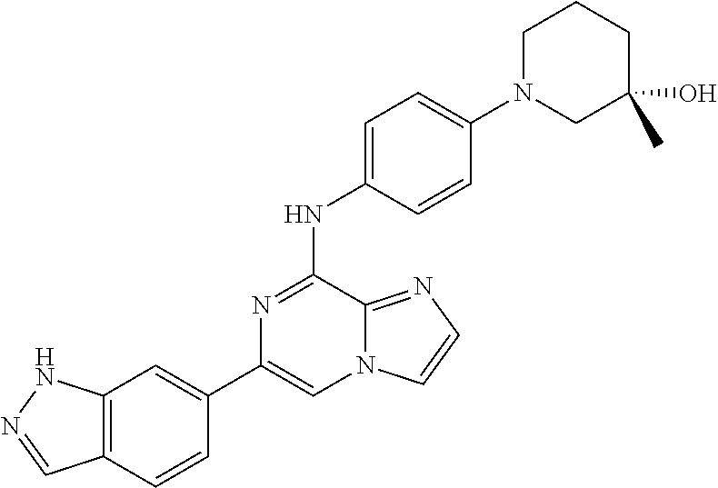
C1(C2=CC3=C(C=C2)C=NN3)=CN2C(=NC=C2)C(NC2=CC=C(N3CC(C)(O)CCC3)C=C2)=N1
